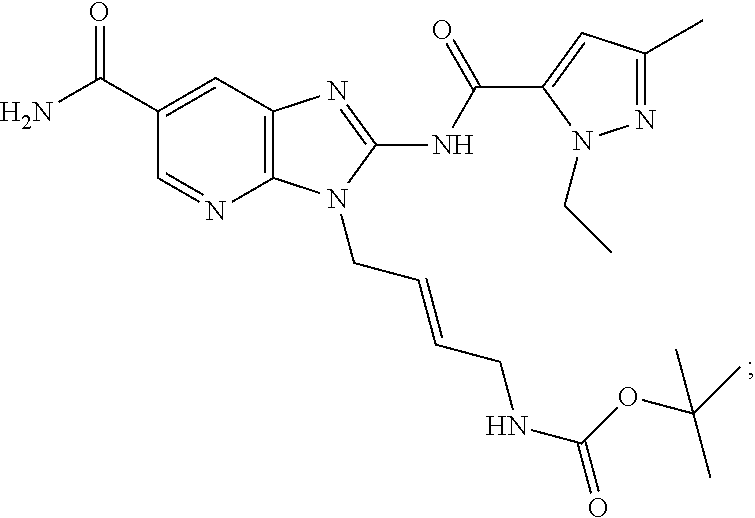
C12=C(N=C(NC(C3=CC(C)=NN3CC)=O)N1CC=CCNC(OC(C)(C)C)=O)C=C(C(N)=O)C=N2
